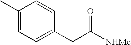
C1(C)=CC=C(CC(=O)[NHMe])C=C1
